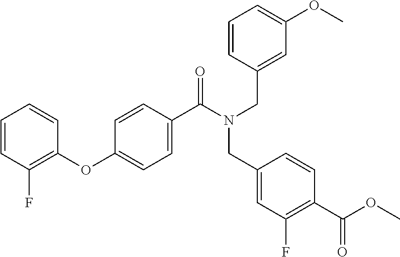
C1(OC2=CC=C(C(N(CC3=CC(OC)=CC=C3)CC3=CC(F)=C(C(OC)=O)C=C3)=O)C=C2)=C(F)C=CC=C1
